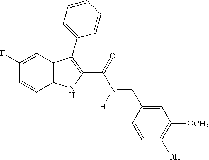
C1(F)=CC2=C(C=C1)NC(C(=O)N([H])CC1=CC([OCH3])=C(O)C=C1)=C2C1=CC=CC=C1
